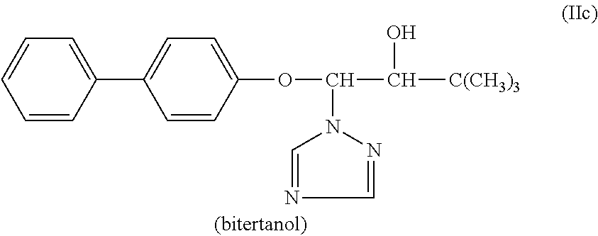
C1=CC(C2=CC=C(OC(C([C(CH3)3])O)N3C=NC=N3)C=C2)=CC=C1
